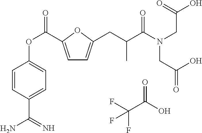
C1=C(C(OC2=CC=C(C(N)=N)C=C2)=O)OC(CC(C(N(CC(O)=O)CC(O)=O)=O)C)=C1.FC(C(O)=O)(F)F
